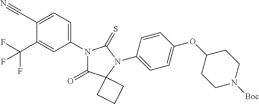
C1(C#N)=CC=C(N2C(=O)C3(N(C4=CC=C(OC5CCN([Boc])CC5)C=C4)C2=S)CCC3)C=C1C(F)(F)F
